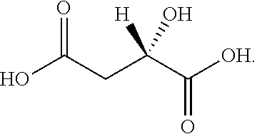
OC(CC(C([OH])=O)([H])O)=O
